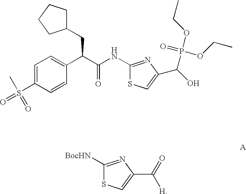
C1=C(S(=O)(C)=O)C=CC(C(C(NC2=NC(C(O)P(OCC)(=O)OCC)=CS2)=O)CC2CCCC2)=C1.C1([BocHN])=NC(C(=O)[H])=CS1
